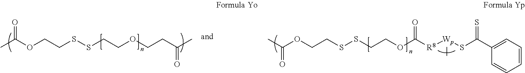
CC(OCCSSCCOC([R8][Wp](SC(C1=CC=CC=C1)=S)C)=O)=O.CC(OCCSSCCOCCC(C)=O)=O
